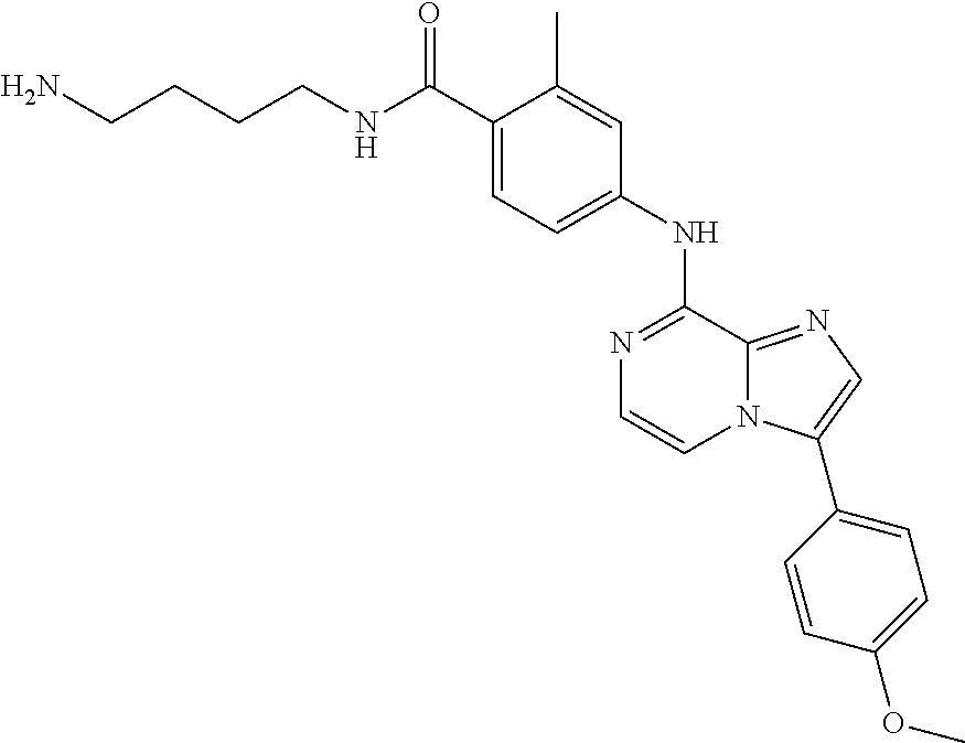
C1(C(NCCCCN)=O)=CC=C(NC2=NC=CN3C2=NC=C3C2=CC=C(OC)C=C2)C=C1C
